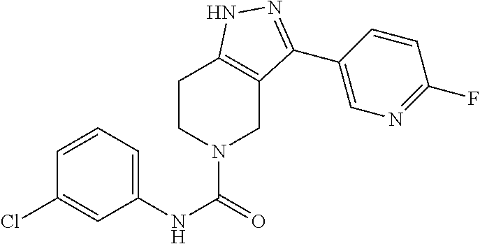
C1CN(C(=O)NC2=CC=CC(Cl)=C2)CC2=C1NN=C2C1=CN=C(F)C=C1
